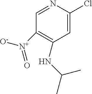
C1=C(Cl)N=CC([N+](=O)[O-])=C1NC(C)C
